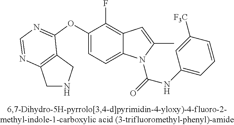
C1(OC2=NC=NC3=C2CNC3)=CC=C2C(=C1F)C=C(C)N2C(=O)NC1=CC=CC([CF3])=C1
